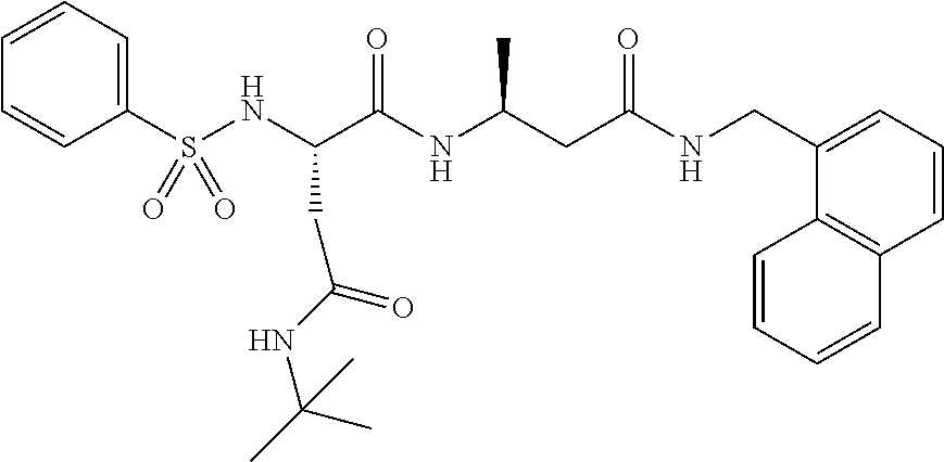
N(C(C(NC(CC(NCC1=CC=CC2=C1C=CC=C2)=O)C)=O)CC(=O)NC(C)(C)C)S(C1=CC=CC=C1)(=O)=O
